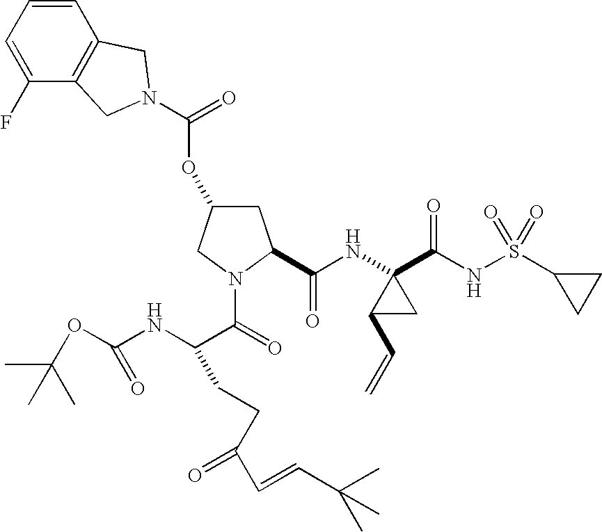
C1=CC=C(F)C2=C1CN(C(=O)OC1CC(C(NC3(C(NS(C4CC4)(=O)=O)=O)C(C=C)C3)=O)N(C(=O)C(NC(OC(C)(C)C)=O)CCC(C=CC(C)(C)C)=O)C1)C2
